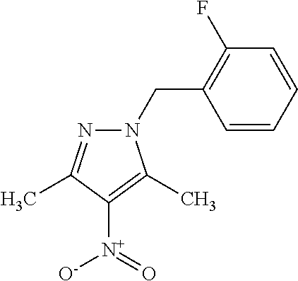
C1(CN2N=C(C)C([N+](=O)[O-])=C2C)=C(F)C=CC=C1
